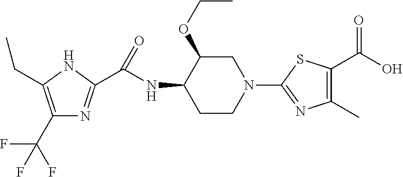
C1(C(F)(F)F)=C(CC)NC(C(NC2C(OCC)CN(C3=NC(C)=C(C(O)=O)S3)CC2)=O)=N1
